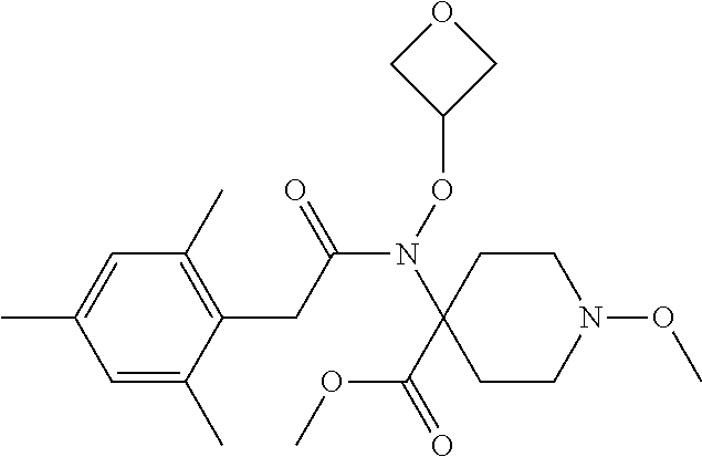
C1=C(C)C=C(C)C(CC(N(OC2COC2)C2(C(=O)OC)CCN(OC)CC2)=O)=C1C
